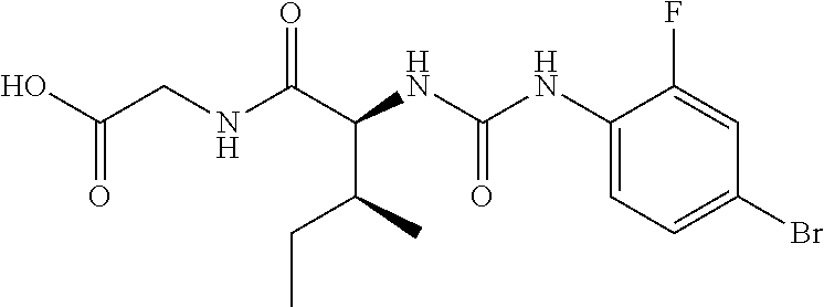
C(C)C(C(NC(=O)NC1=CC=C(Br)C=C1F)C(NCC(O)=O)=O)C
